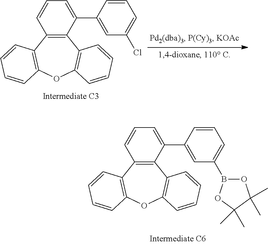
C12=C(C3=C(OC4=C1C=CC=C4)C=CC=C3)C=CC=C2C1=CC(B2OC(C)(C)C(C)(C)O2)=CC=C1.C12=C(C3=C(OC4=C1C=CC=C4)C=CC=C3)C=CC=C2C1=CC(Cl)=CC=C1
